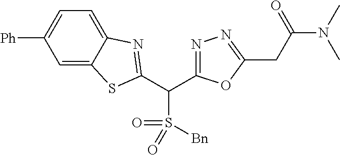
C1=C2C(=CC=C1[Ph])N=C(C(C1=NN=C(CC(N(C)C)=O)O1)S([Bn])(=O)=O)S2
